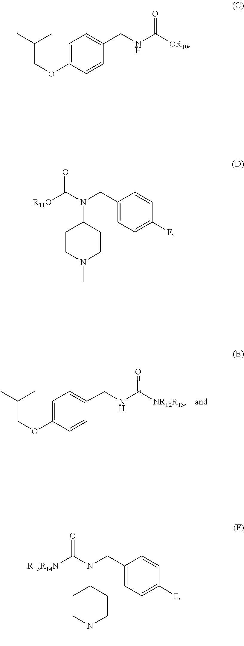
C(COC1=CC=C(CNC([NR12R13])=O)C=C1)(C)C.C(COC1=CC=C(CNC(=O)[OR10])C=C1)(C)C.N1(C)CCC(N(CC2=CC=C(F)C=C2)C([R11O])=O)CC1.N1(C)CCC(N(CC2=CC=C(F)C=C2)C([R15R14N])=O)CC1
